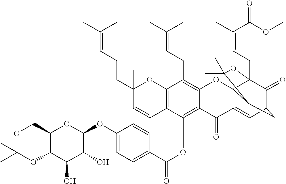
C12=C(OC(C3=CC=C(OC4C(O)C(O)C5C(O4)COC(C)(C)O5)C=C3)=O)C3=C(C(CC=C(C)C)=C1OC14C(=CC5C(=O)C1(CC=C(C)C(=O)OC)OC(C)(C)C4C5)C2=O)OC(C)(CCC=C(C)C)C=C3
